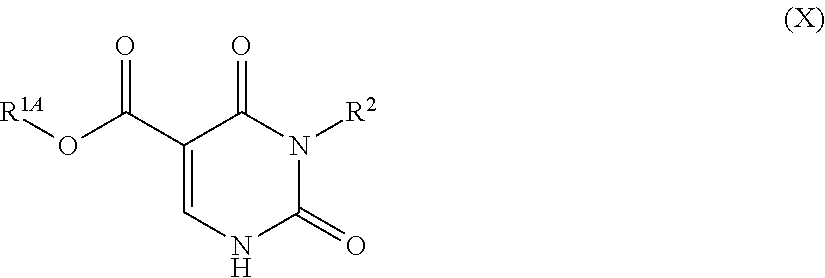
[R1A]OC(C1=CNC(=O)N([R2])C1=O)=O
